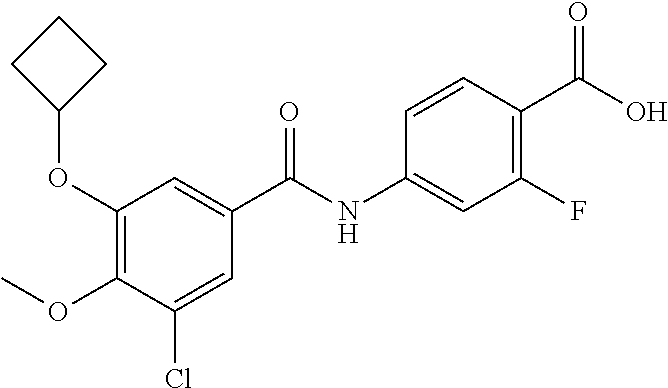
COC1=C(OC2CCC2)C=C(C(NC2=CC(F)=C(C(O)=O)C=C2)=O)C=C1Cl
